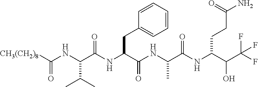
[CH3(CH2)8]C(NC(C(NC(C(NC(C(NC(C(C(F)(F)F)O)CCC(N)=O)=O)C)=O)CC1=CC=CC=C1)=O)C(C)C)=O
